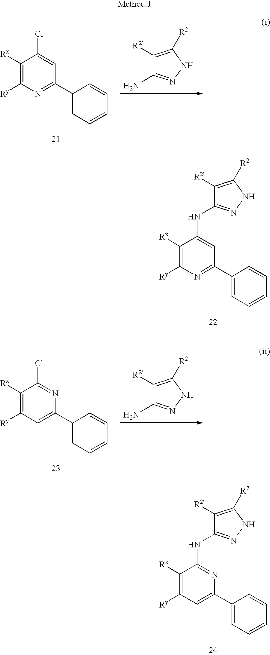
C1([Rx])=C([Ry])N=C(C2=CC=CC=C2)C=C1NC1=NNC([R2])=C1[R2].C1([Rx])=C([Ry])C=C(C2=CC=CC=C2)N=C1NC1=NNC([R2])=C1[R2].C1([Rx])=C([Ry])N=C(C2=CC=CC=C2)C=C1Cl.C1([R2])=C([R2])NN=C1N.C1([Rx])=C([Ry])C=C(C2=CC=CC=C2)N=C1Cl.C1([R2])=C([R2])NN=C1N
